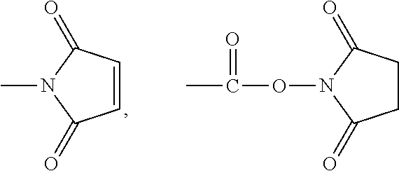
C1=CC(=O)N(C)C1=O.C1CC(=O)N(OC(C)=O)C1=O
